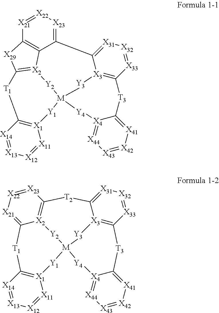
[X21]1=[X22][X23]=C2C3=C1[X29]C1=[X2]3[Y2][M]3([Y1][X1]4=C([T1]1)[X14]=[X13][X12]=[X11]4)[Y3][X3]1=C([X33]=[X32][X31]=C21)[T3]C1=[X41][X42]=[X43][X44]=[X4]1[Y4]3.[X23]1=[X22][X21]=C2[X2]3=C1[T2]C1=[X31][X32]=[X33]C4=[X3]1[Y3][M]([Y4][X4]1=[X44][X43]=[X42][X41]=C1[T3]4)([Y1][X1]1=C([T1]2)[X14]=[X13][X12]=[X11]1)[Y2]3
